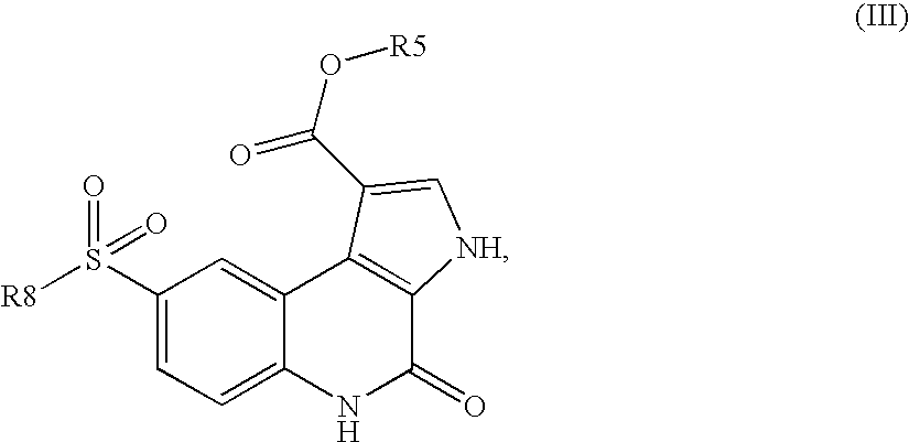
C1(S([R8])(=O)=O)=CC=C2C(=C1)C1=C(C(=O)N2)[NH]C=C1C(O[R5])=O
